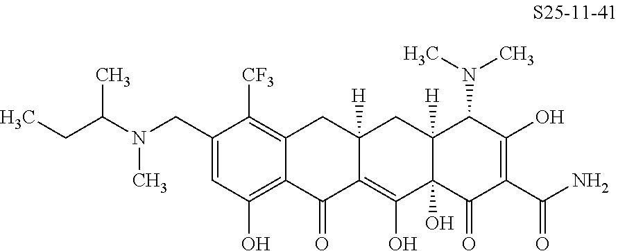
C1(CN(C)C(CC)C)=CC(O)=C2C(=C1[CF3])CC1([H])C(=C(O)C3(O)C([H])(C1)C(N(C)C)C(O)=C(C(N)=O)C3=O)C2=O
